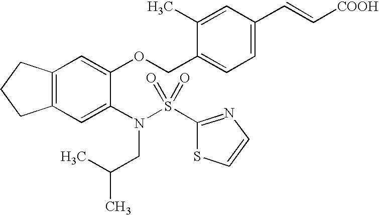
C12=C(C=C(N(S(C3=NC=CS3)(=O)=O)CC(C)C)C(OCC3=CC=C(C=C[COOH])C=C3C)=C1)CCC2
